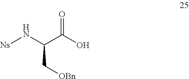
O=C(C(C[OBn])N[Ns])O
